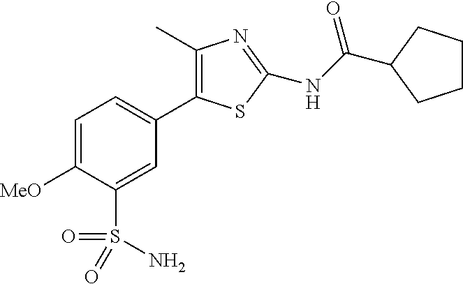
C1=C([MeO])C(S(=O)(=O)N)=CC(C2=C(C)N=C(NC(=O)C3CCCC3)S2)=C1
